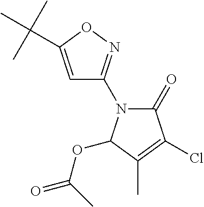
C1=C(C(C)(C)C)ON=C1N1C(=O)C(Cl)=C(C)C1OC(C)=O
